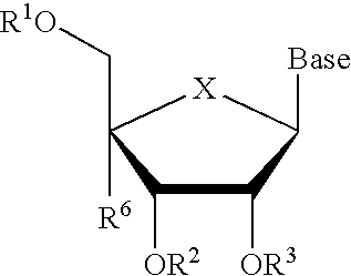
C1([OR2])C([OR3])C([Base])[X]C1([R6])C[R1O]
